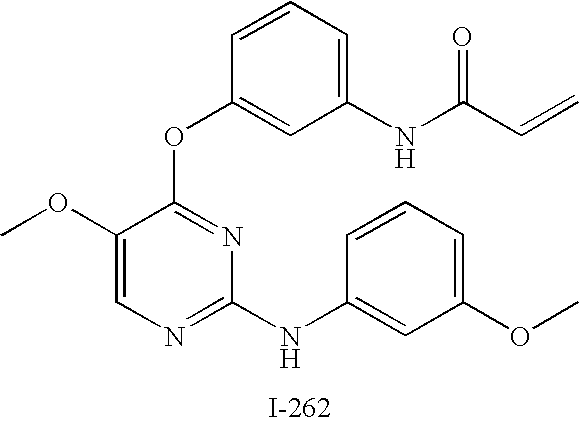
O(C1=NC(NC2=CC(OC)=CC=C2)=NC=C1OC)C1=CC(NC(C=C)=O)=CC=C1
